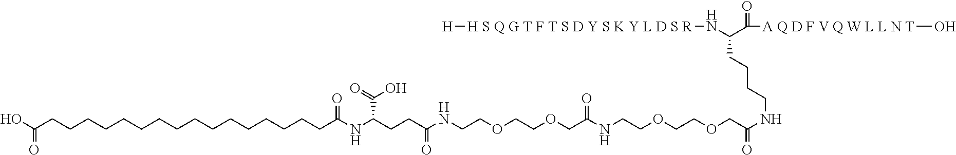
OC(CCCCCCCCCCCCCCCCC(NC(CCC(NCCOCCOCC(NCCOCCOCC(NCCCCC(C(=O)[A Q D F V Q W L L N T]O)N[H S Q G T F T S D Y S K Y L D S R][H])=O)=O)=O)C(=O)O)=O)=O
